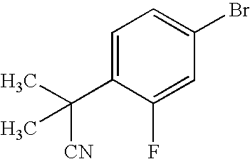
C1=C(C([CN])(C)C)C(F)=CC(Br)=C1
